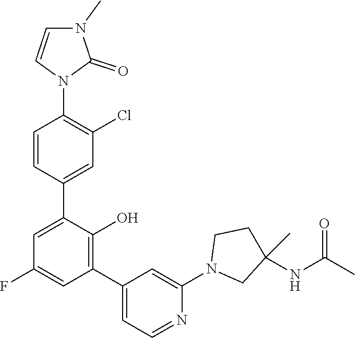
C1=CC(C2=CC(F)=CC(C3=CC=NC(N4CC(NC(C)=O)(C)CC4)=C3)=C2O)=CC(Cl)=C1N1C(=O)N(C)C=C1
